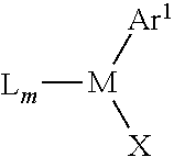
[Lm][M]([Ar1])[X]
